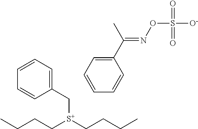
C([S+](CCCC)CCCC)C1=CC=CC=C1.C1=CC=C(C(C)=NOS([O-])(=O)=O)C=C1
